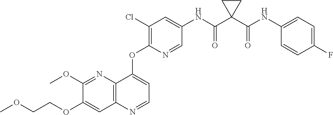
C1(OCCOC)=CC2=C(N=C1OC)C(OC1=C(Cl)C=C(NC(C3(C(NC4=CC=C(F)C=C4)=O)CC3)=O)C=N1)=CC=N2
